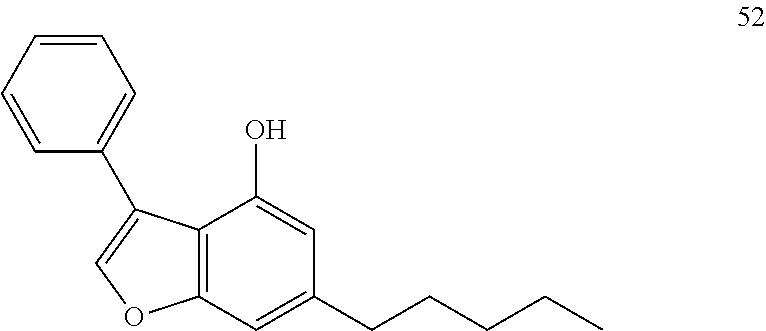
C12=C(C=C(CCCCC)C=C1O)OC=C2C1=CC=CC=C1
